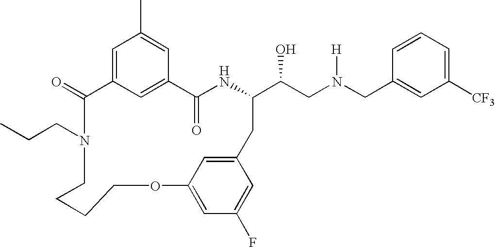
C1(=O)C2=CC(C)=CC(=C2)C(=O)NC(C(CN(CC2=CC([CF3])=CC=C2)[H])O)CC2=CC(=CC(F)=C2)OCCCCN1CCC
